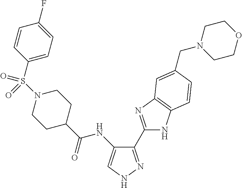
C(=O)(NC1=CNN=C1C1=NC2=C(N1)C=CC(CN1CCOCC1)=C2)C1CCN(S(C2=CC=C(F)C=C2)(=O)=O)CC1
